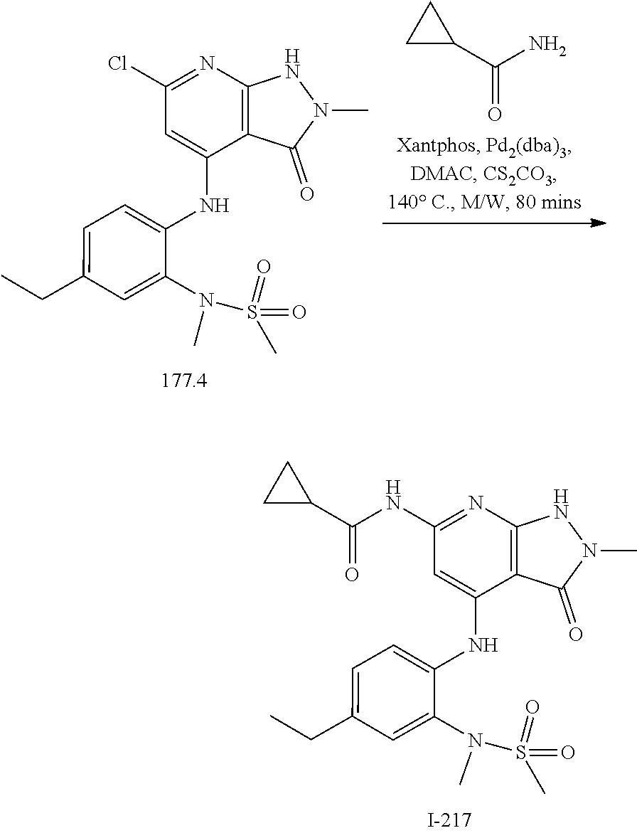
C1(C(=O)N)CC1.C1(Cl)=NC2=C(C(NC3=CC=C(CC)C=C3N(S(=O)(=O)C)C)=C1)C(=O)N(C)N2.C1(NC(C2CC2)=O)=NC2=C(C(NC3=CC=C(CC)C=C3N(S(=O)(=O)C)C)=C1)C(=O)N(C)N2
